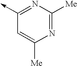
C1=C([Me])N=C([Me])N=C1->C
